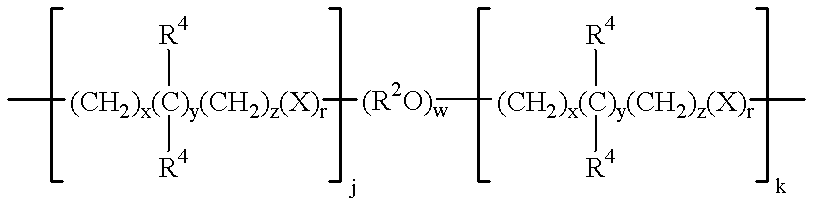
C[(CH2)x(C)y(CH2)z(X)r]([(R2O)w][(CH2)x(C)y(CH2)z(X)r](C)([R4])[R4])([R4])[R4]
